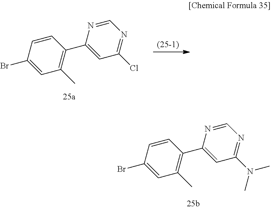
C1=NC(C2=C(C)C=C(Br)C=C2)=CC(N(C)C)=N1.C1=NC(C2=C(C)C=C(Br)C=C2)=CC(Cl)=N1
